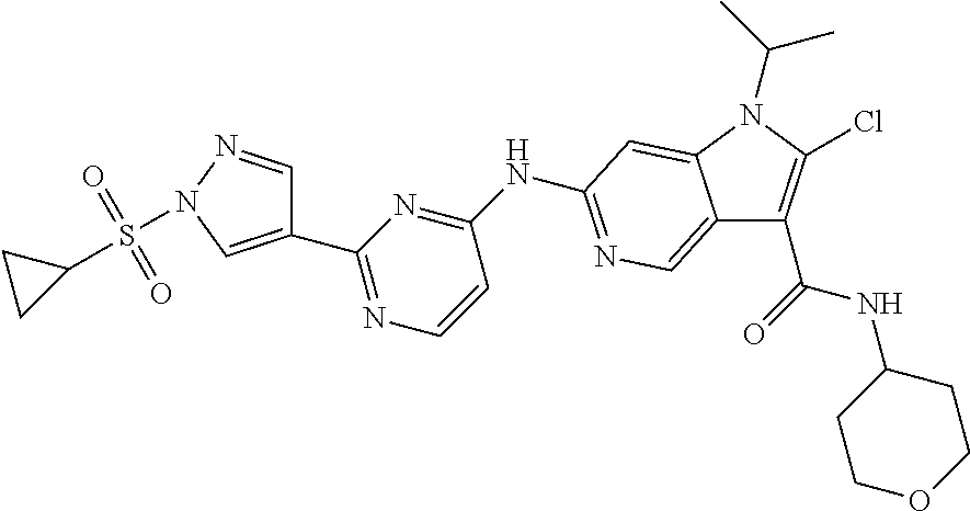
C12=CN=C(NC3=NC(C4=CN(S(C5CC5)(=O)=O)N=C4)=NC=C3)C=C1N(C(C)C)C(Cl)=C2C(=O)NC1CCOCC1
